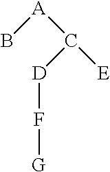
B[A]C([D]F[G])[E]
